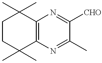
C12=C(N=C(C)C([CHO])=N1)C(C)(C)CCC2(C)C
